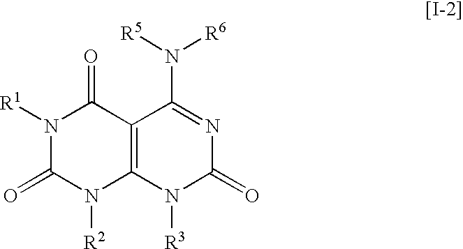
[R2]N1C2=C(C(=O)N([R1])C1=O)C(N([R5])[R6])=NC(=O)N2[R3]
